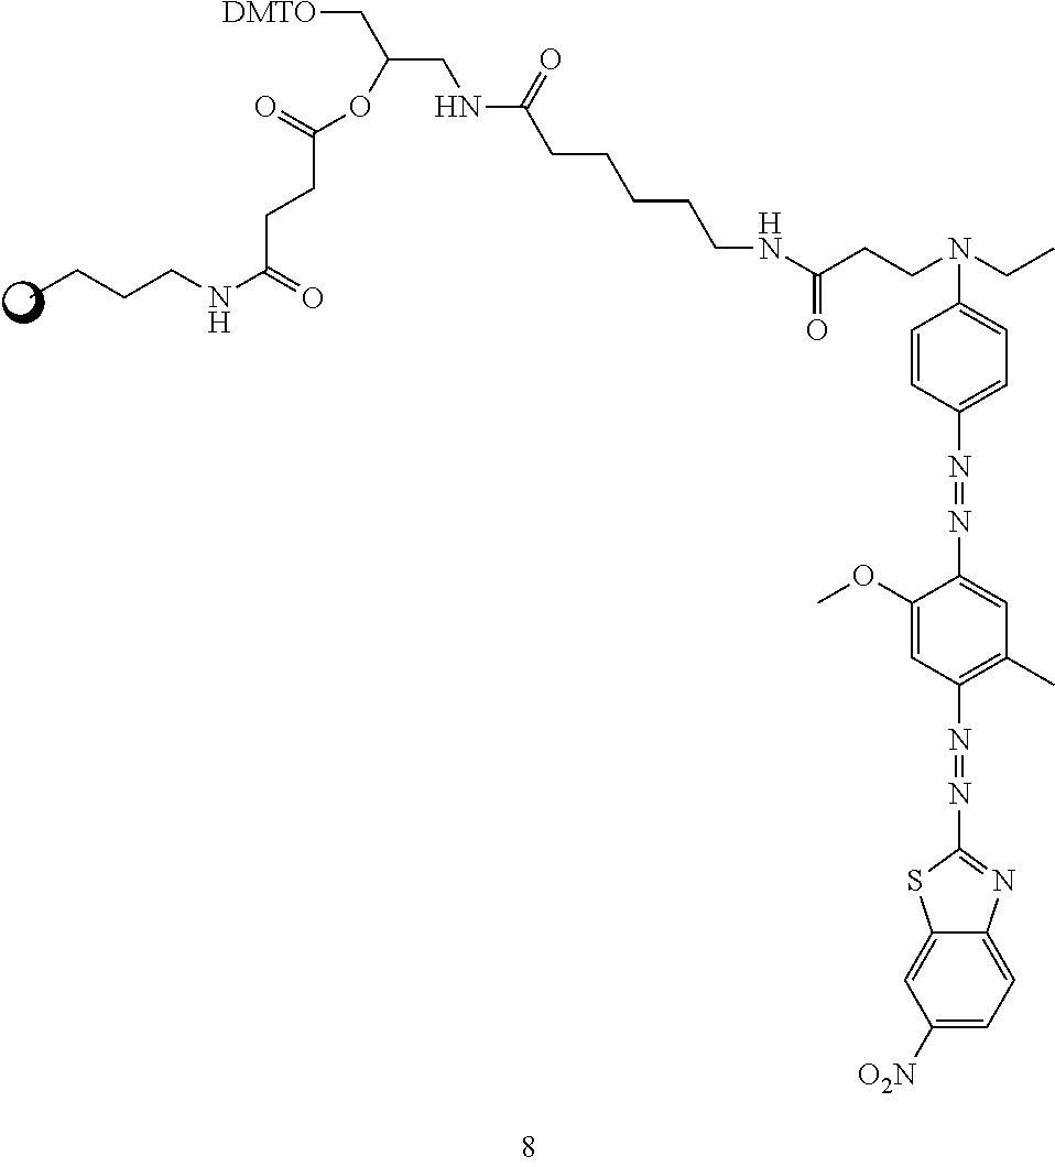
C(NC(=O)CCN(CC)C1=CC=C(N=NC2=CC(C)=C(N=NC3=NC4=CC=C([O2N])C=C4S3)C=C2OC)C=C1)CCCCC(NCC(C[DMTO])OC(CCC(NCCCC)=O)=O)=O
